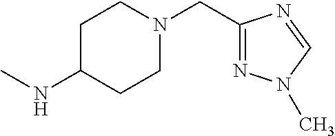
N(C)C1CCN(CC2=NN(C)C=N2)CC1
